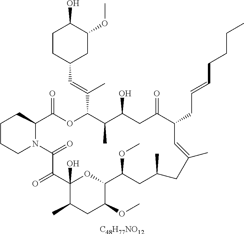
C1CCN2C(C1)C(=O)OC(C(=CC1CC(OC)C(O)CC1)C)C(C)C(O)CC(=O)C(CC=CCCCC)C=C(C)CC(C)CC(OC)C1OC(O)(C(=O)C2=O)C(C)CC1OC.[C48H77NO12]
